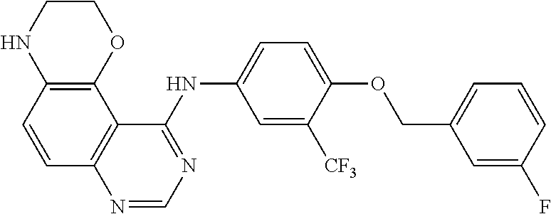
C1=CC2=C(C3=C1N=CN=C3NC1=CC=C(OCC3=CC=CC(F)=C3)C([CF3])=C1)OCCN2
